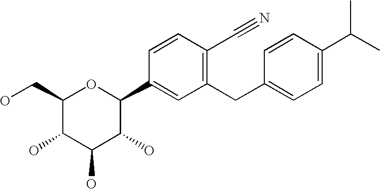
C1(CO)C(O)C(O)C(O)C(C2=CC(CC3=CC=C(C(C)C)C=C3)=C(C#N)C=C2)O1
